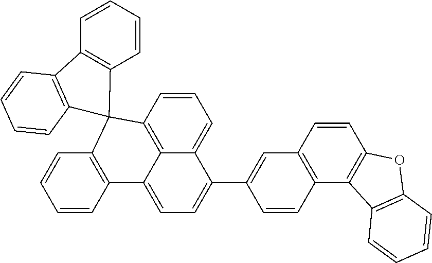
C1=CC2=C3C(=C1)C(C1=CC4=C(C=C1)C1=C(C=C4)OC4=C1C=CC=C4)=CC=C3C1=C(C=CC=C1)C21C2=C(C=CC=C2)C2=C1C=CC=C2
